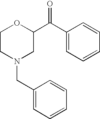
C1CN(CC2=CC=CC=C2)CC(C(C2=CC=CC=C2)=O)O1
